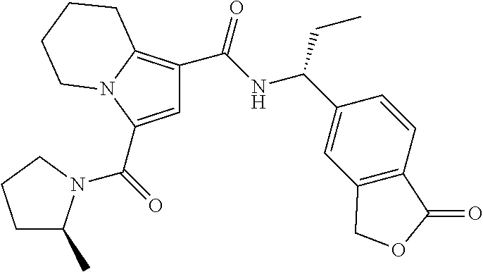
C1=C(C(=O)N2C(C)CCC2)N2C(=C1C(NC(C1=CC3=C(C=C1)C(=O)OC3)CC)=O)CCCC2
